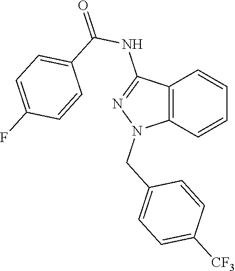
C12=C(C=CC=C1)N(CC1=CC=C([CF3])C=C1)N=C2NC(=O)C1=CC=C(F)C=C1
